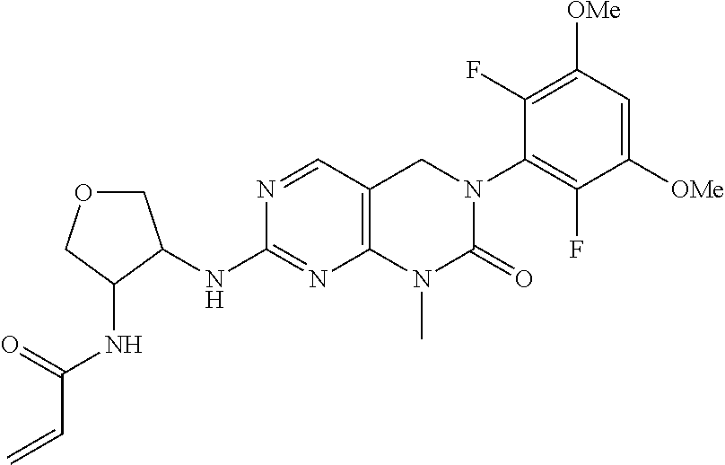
N(C1=NC2=C(C=N1)CN(C1=C(F)C([OMe])=CC([OMe])=C1F)C(=O)N2C)C1C(NC(C=C)=O)COC1
